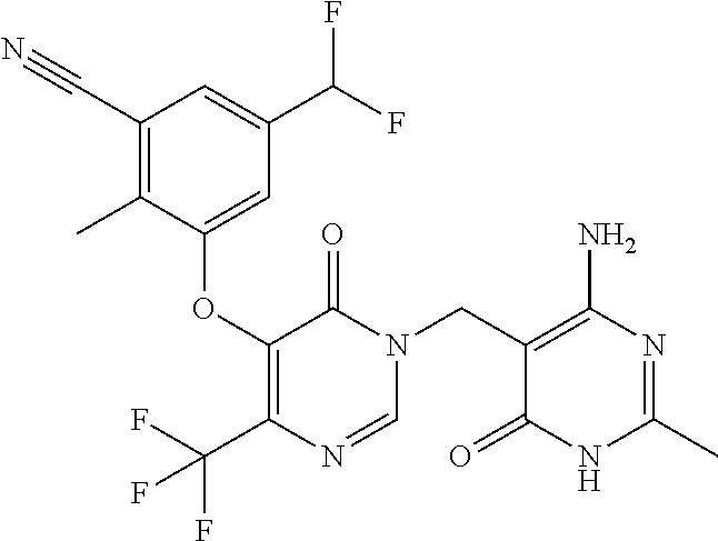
C1(C#N)=C(C)C(OC2=C(C(F)(F)F)N=CN(CC3=C(N)N=C(C)NC3=O)C2=O)=CC(C(F)F)=C1
